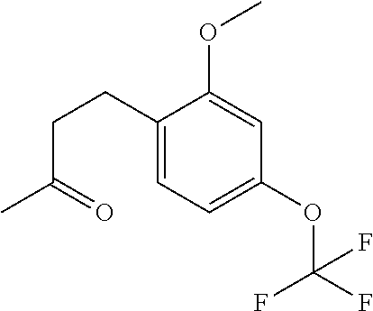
C1(CCC(=O)C)=CC=C(OC(F)(F)F)C=C1OC
